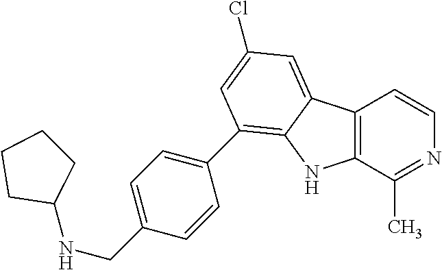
C12=C(C(C)=NC=C1)NC1=C(C3=CC=C(CNC4CCCC4)C=C3)C=C(Cl)C=C21
